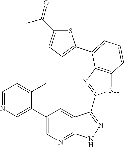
C1=NC=C(C2=CN=C3C(=C2)C(C2=NC4=C(N2)C=CC=C4C2=CC=C(C(=O)C)S2)=NN3)C(C)=C1
